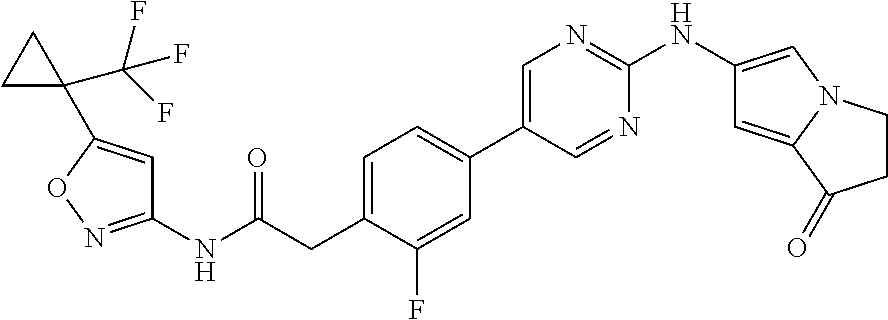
C1(NC(CC2=CC=C(C3=CN=C(NC4=CN5C(=C4)C(=O)CC5)N=C3)C=C2F)=O)=NOC(C2(C(F)(F)F)CC2)=C1
